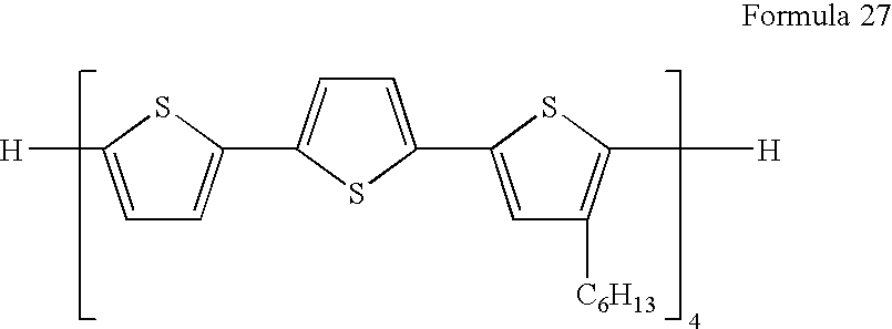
C1=C([H])SC(C2=CC=C(C3=CC([C6H13])=C([H])S3)S2)=C1
